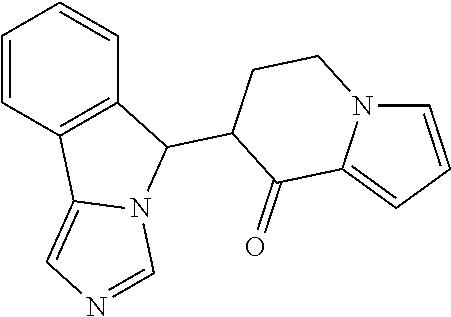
C1=CC2=C(C=C1)C(C1C(=O)C3=CC=CN3CC1)N1C2=CN=C1
